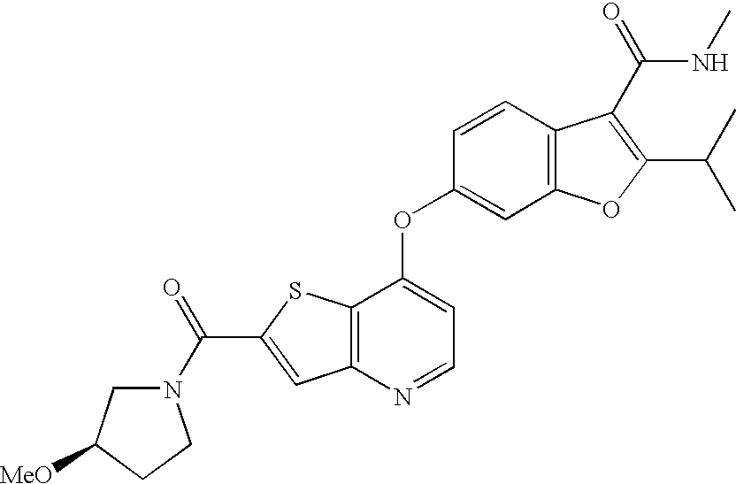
N1(C(C2=CC3=C(S2)C(OC2=CC4=C(C=C2)C(C(NC)=O)=C(C(C)C)O4)=CC=N3)=O)CC([MeO])CC1
